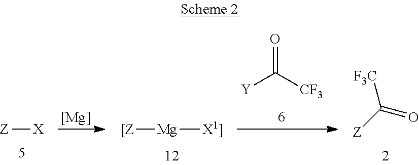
[Mg].O=C([CF3])[Y].[Z][X].[[Z][Mg][X1]].[F3C]C([Z])=O
